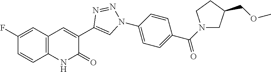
C1=CC2=C(C=C1F)C=C(C1=CN(C3=CC=C(C(=O)N4CC(COC)CC4)C=C3)N=N1)C(=O)N2
